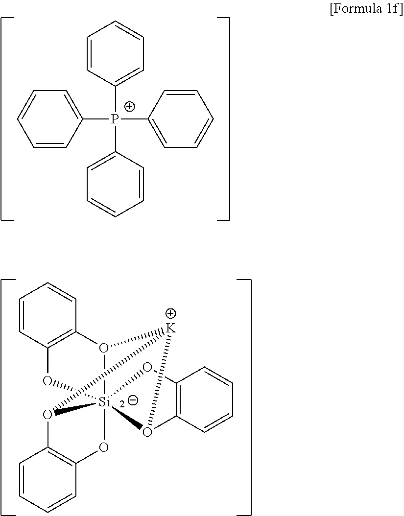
C1=CC([P+](C2=CC=CC=C2)(C2=CC=CC=C2)C2=CC=CC=C2)=CC=C1.C1=CC=CC2=C1O[Si]1345O2[K](O1C1=C(C=CC=C1)O3)O4C1=C(C=CC=C1)O5
